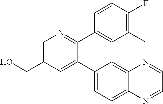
C1=C(CO)C=C(C2=CC=C3C(=C2)N=CC=N3)C(C2=CC(C)=C(F)C=C2)=N1
